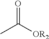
O=C([OR2])C
